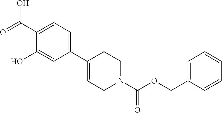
C1(O)=CC(C2=CCN(C(=O)OCC3=CC=CC=C3)CC2)=CC=C1C(=O)O
